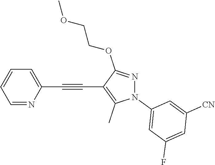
C1=NC(C#CC2=C(C)N(C3=CC(F)=CC([CN])=C3)N=C2OCCOC)=CC=C1
